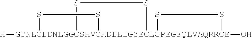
[H][GTNECLDNLGGCSHVCRDLEIGYECLCPEGFQLVAQRRCE]123(O)(SS1)(SS2)SS3
